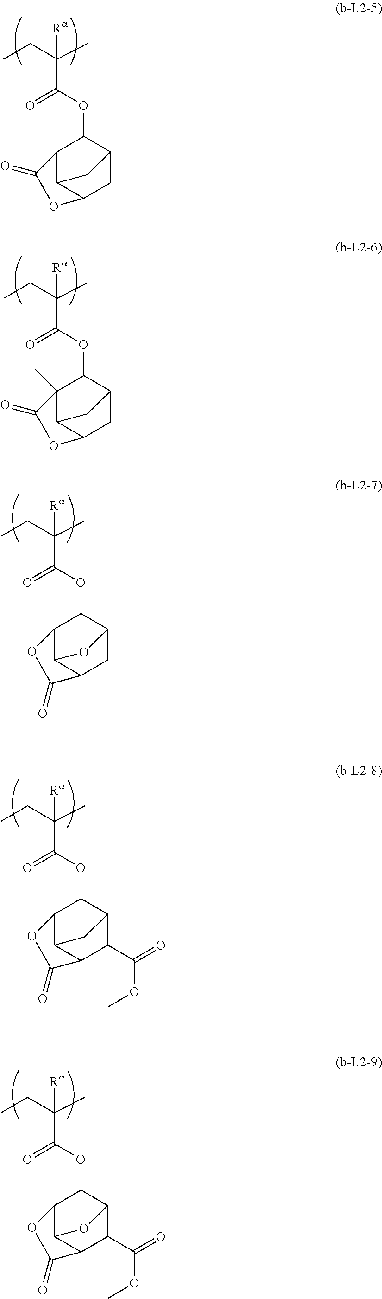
CCC(C)(C(OC1C2C3C(CC1C3)OC2=O)=O)[Ra].CCC(C)(C(OC1C2C3C(C(C(=O)OC)C1C3)C(=O)O2)=O)[Ra].CCC(C)(C(OC1C2(C)C3C(CC1C3)OC2=O)=O)[Ra].CCC(C)(C(OC1C2C3C(CC1O3)C(=O)O2)=O)[Ra].CCC(C)(C(OC1C2C3C(C(C(=O)OC)C1O3)C(=O)O2)=O)[Ra]
